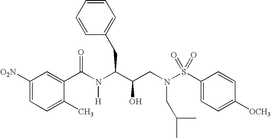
C1(C(N(C(C(CN(S(C2=CC=C([OCH3])C=C2)(=O)=O)CC(C)C)O)CC2=CC=CC=C2)[H])=O)=CC([O2N])=CC=C1C
